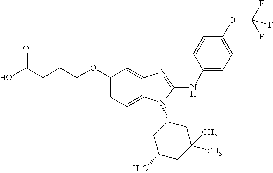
C(COC1=CC=C2C(=C1)N=C(NC1=CC=C(OC(F)(F)F)C=C1)N2C1CC(C)CC(C)(C)C1)CC(=O)O
